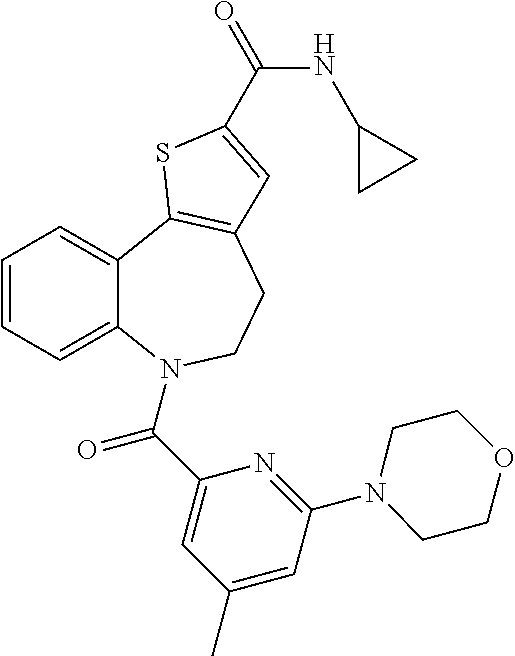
C1=CC=C2C(=C1)C1=C(CCN2C(C2=CC(C)=CC(N3CCOCC3)=N2)=O)C=C(C(=O)NC2CC2)S1
